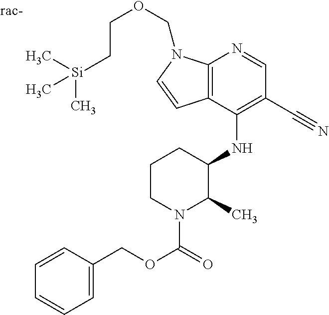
C12=C(C(NC3C(C)N(C(=O)OCC4=CC=CC=C4)CCC3)=C(C#N)C=N1)C=CN2COCC[Si](C)(C)C
